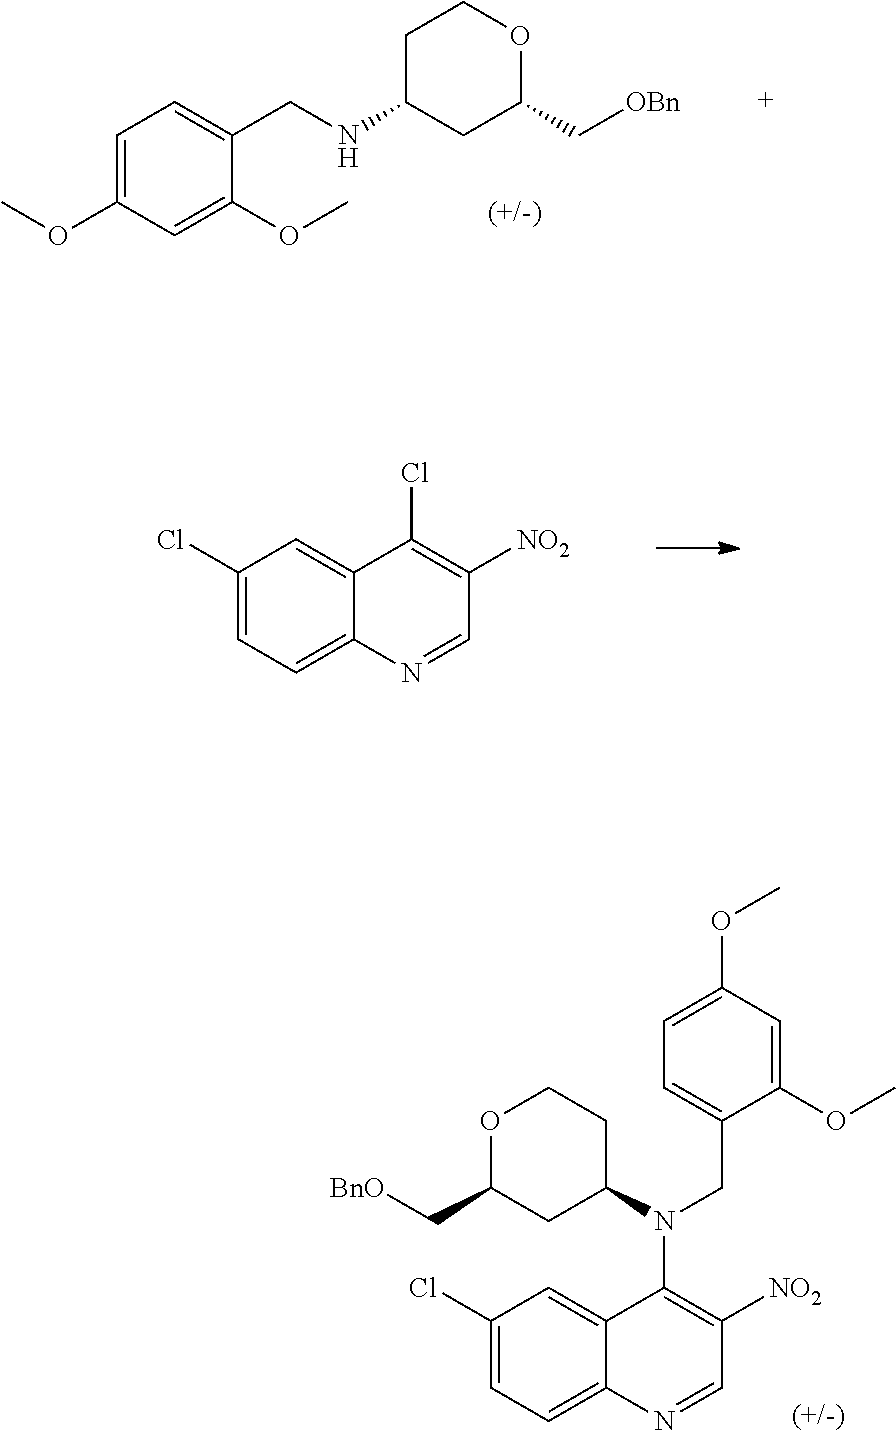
C1=C(OC)C=C(OC)C(CNC2CC(C[OBn])OCC2)=C1.C1(Cl)=CC=C2C(=C1)C(Cl)=C([NO2])C=N2.C1(Cl)=CC=C2C(=C1)C(N(CC1=CC=C(OC)C=C1OC)C1CCOC(C[BnO])C1)=C([NO2])C=N2
